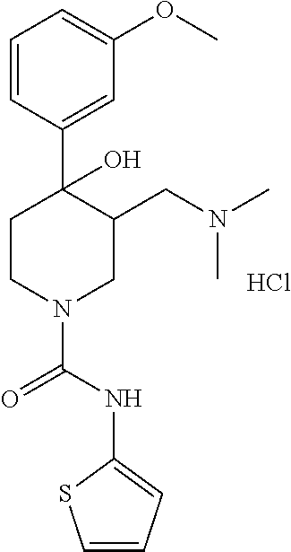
C1=CC(C2(O)CCN(C(NC3=CC=CS3)=O)CC2CN(C)C)=CC(OC)=C1.Cl
